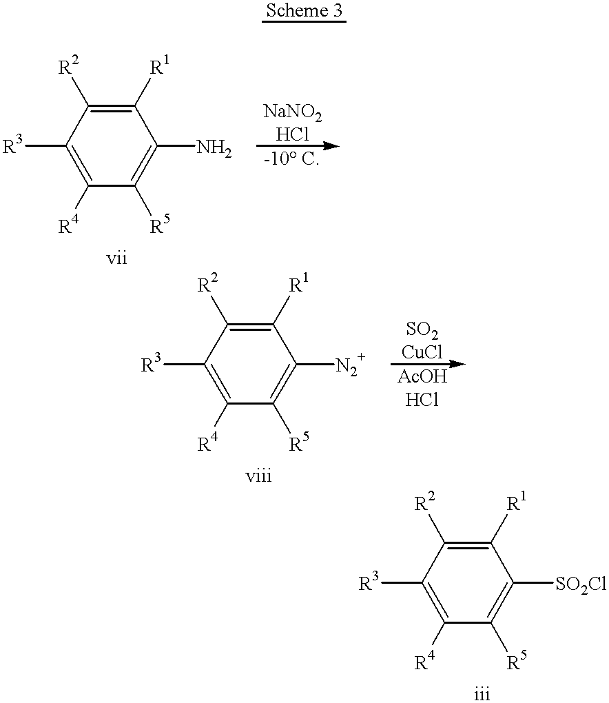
C1([R1])=C([R2])C([R3])=C([R4])C([R5])=C1N.C1([R1])=C([R2])C([R3])=C([R4])C([R5])=C1[N2+].C1([R1])=C([R2])C([R3])=C([R4])C([R5])=C1[SO2Cl]
